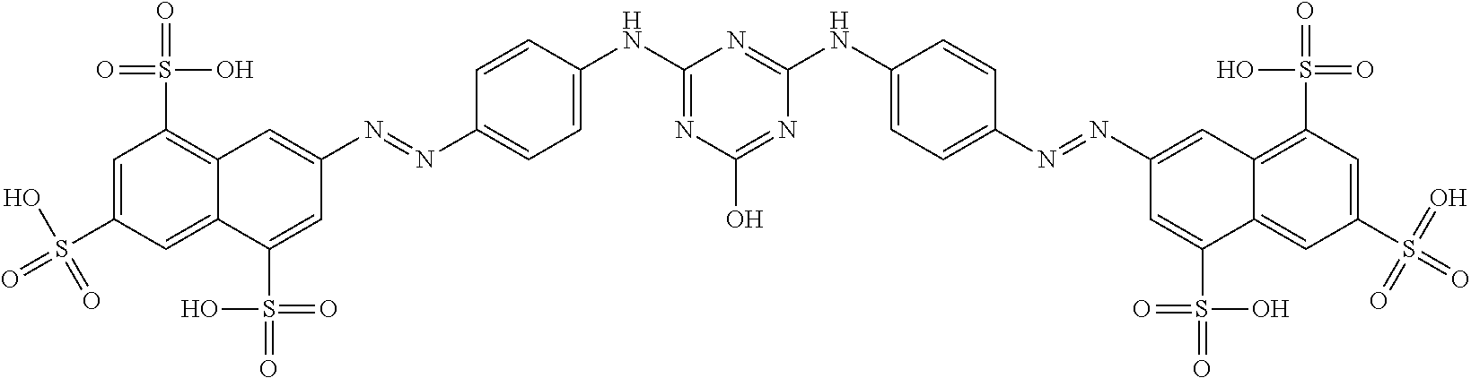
C1=C(S(=O)(O)=O)C=C2C(=C1S(=O)(O)=O)C=C(N=NC1=CC=C(NC3=NC(O)=NC(NC4=CC=C(N=NC5=CC6=C(S(=O)(=O)O)C=C(S(=O)(=O)=O)C=C6C(S(=O)(O)=O)=C5)C=C4)=N3)C=C1)C=C2S(=O)(=O)O
